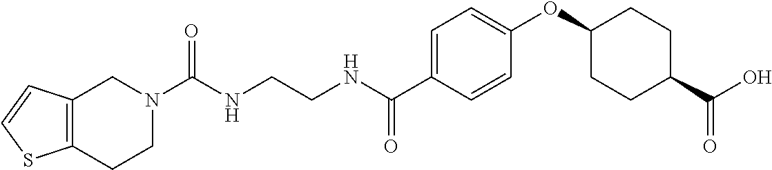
C(NCCNC(C1=CC=C(OC2CCC(C(O)=O)CC2)C=C1)=O)(=O)N1CC2=C(CC1)SC=C2
